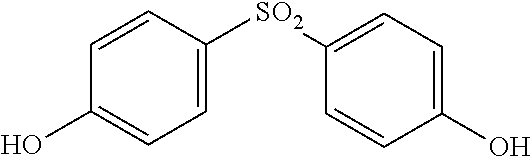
C1=CC([SO2]C2=CC=C(O)C=C2)=CC=C1O
